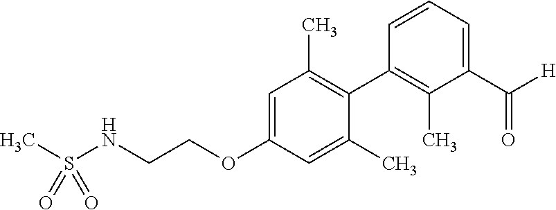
N(CCOC1=CC(C)=C(C2=C(C)C(C([H])=O)=CC=C2)C(C)=C1)S(C)(=O)=O
